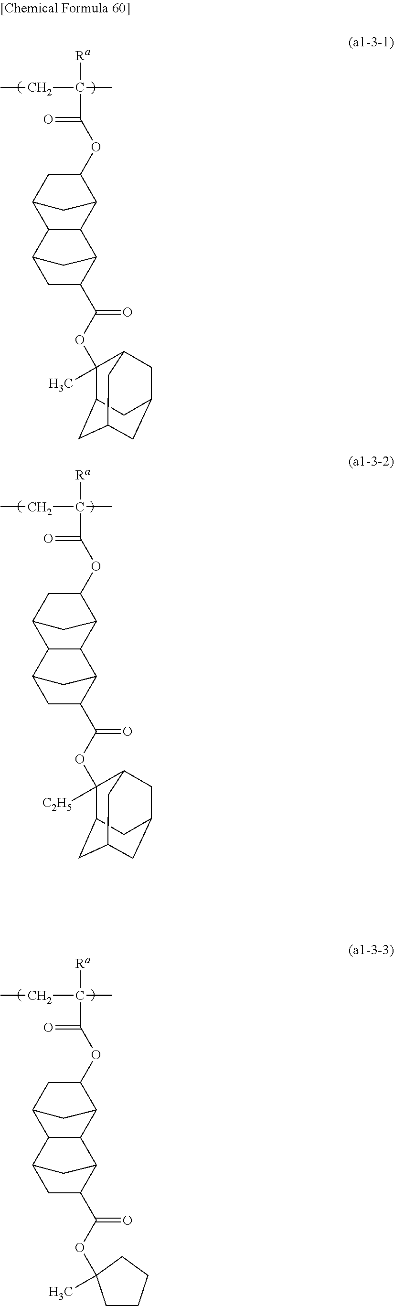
[Ra]C(C)(CC)C(=O)OC1C2CC(C1)C1C2C2C(C(OC3(C)C4CC5CC(CC3C5)C4)=O)CC1C2.[Ra]C(C)(CC)C(=O)OC1C2CC(C1)C1C2C2C(C(OC3([C2H5])C4CC5CC(CC3C5)C4)=O)CC1C2.[Ra]C(C)(CC)C(=O)OC1C2CC(C1)C1C2C2C(C(OC3(C)CCCC3)=O)CC1C2
